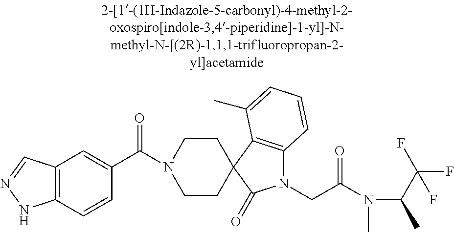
N1(CC(N(C(C(F)(F)F)C)C)=O)C2=C(C3(C1=O)CCN(C(C1=CC4=C(C=C1)NN=C4)=O)CC3)C(C)=CC=C2
